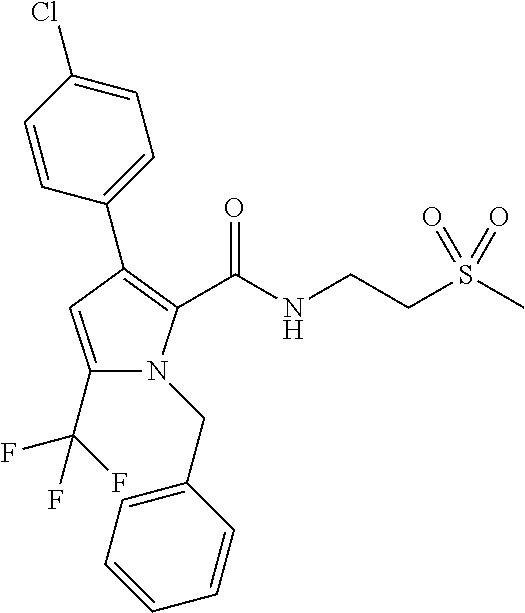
C1(C2=C(C(=O)NCCS(C)(=O)=O)N(CC3=CC=CC=C3)C(C(F)(F)F)=C2)=CC=C(Cl)C=C1
